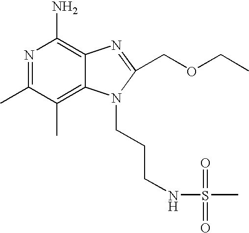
N1=C(C)C(C)=C2C(=C1N)N=C(COCC)N2CCCNS(C)(=O)=O
